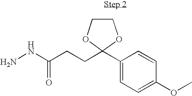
C1(C2(CCC(NN)=O)OCCO2)=CC=C(OC)C=C1
